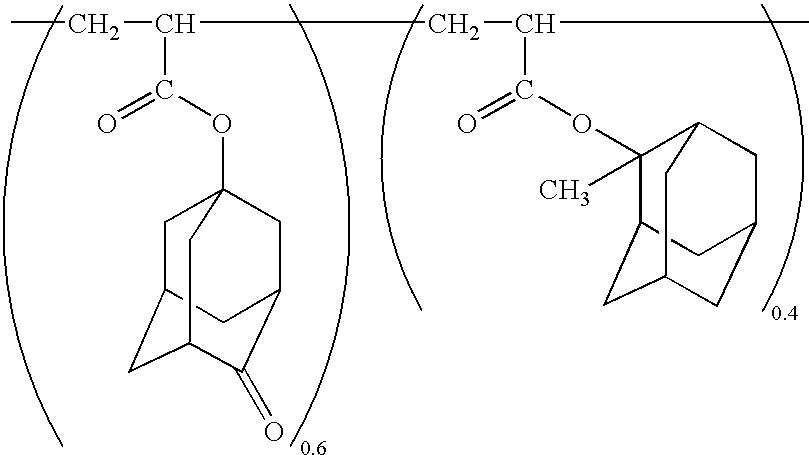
CCC(CC(C(OC1(C)C2CC3CC(CC1C3)C2)=O)C)C(OC12CC3CC(C(=O)C(C1)C3)C2)=O
